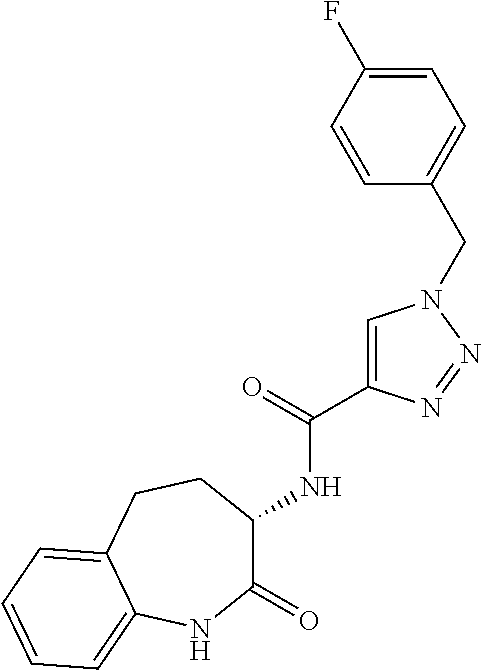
C1(=O)C(NC(=O)C2=CN(CC3=CC=C(F)C=C3)N=N2)CCC2=CC=CC=C2N1
